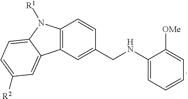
C12=C(C=C(CNC3=CC=CC=C3[OMe])C=C1)C1=CC([R2])=CC=C1N2[R1]
